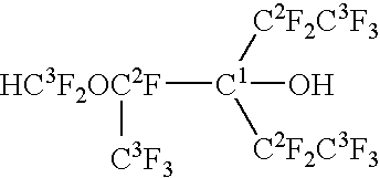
[HC3F2OC2F]([C1](O)([C2F2C3F3])[C2F2C3F3])[C3F3]
